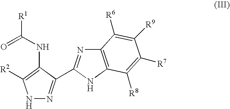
N1N=C(C2=NC3=C(N2)C([R8])=C([R7])C([R9])=C3[R6])C(NC([R1])=O)=C1[R2]
